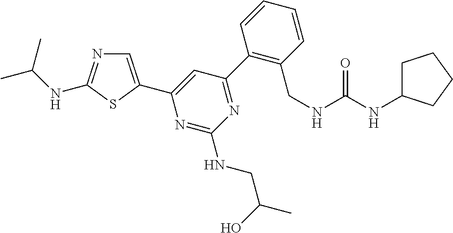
C1=C(C2=CC(C3=C(CNC(NC4CCCC4)=O)C=CC=C3)=NC(NCC(C)O)=N2)SC(NC(C)C)=N1
